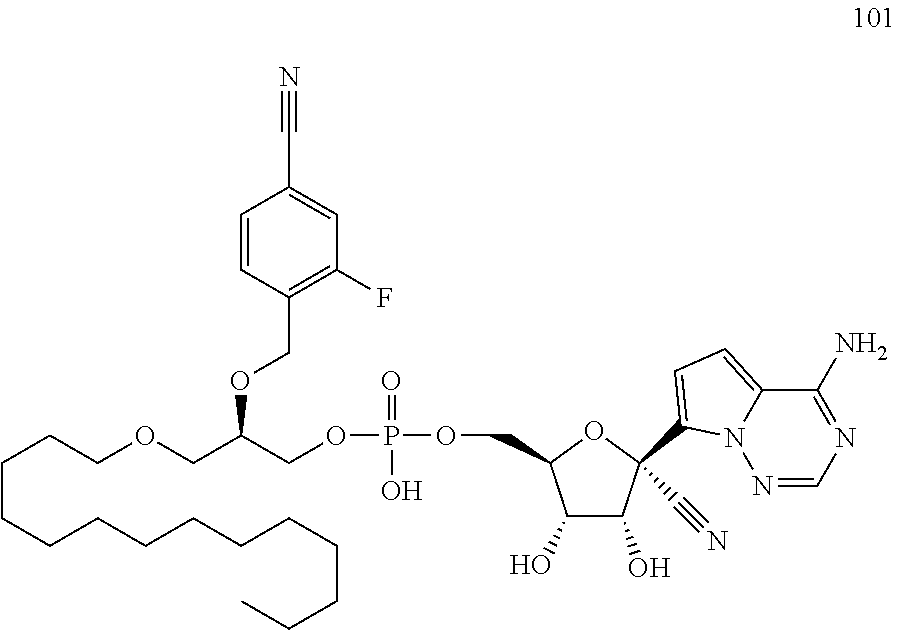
C1=C(C2(C#N)C(O)C(O)C(COP(OCC(OCC3=C(F)C=C(C#N)C=C3)COCCCCCCCCCCCCCC)(O)=O)O2)N2C(=C1)C(N)=NC=N2
